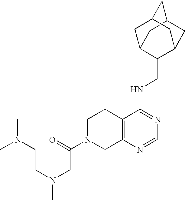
C12=C(N=CN=C1NCC1C3CC4CC(C3)CC1C4)CN(C(CN(CCN(C)C)C)=O)CC2
